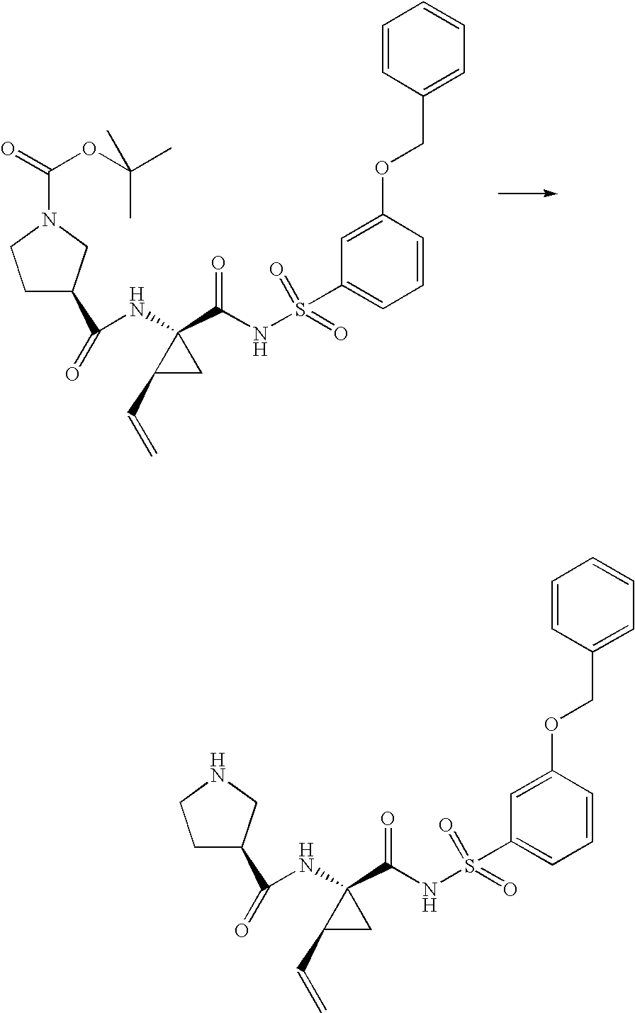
C1CN(C(=O)OC(C)(C)C)CC1C(=O)NC1(C(NS(=O)(C2=CC=CC(OCC3=CC=CC=C3)=C2)=O)=O)C(C=C)C1.C1CNCC1C(=O)NC1(C(NS(=O)(C2=CC=CC(OCC3=CC=CC=C3)=C2)=O)=O)C(C=C)C1
